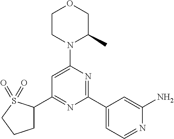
C1(C2=NC(C3=CC=NC(N)=C3)=NC(N3C(C)COCC3)=C2)CCCS1(=O)=O
